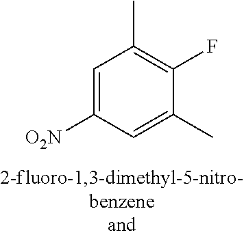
C1=C([O2N])C=C(C)C(F)=C1C
